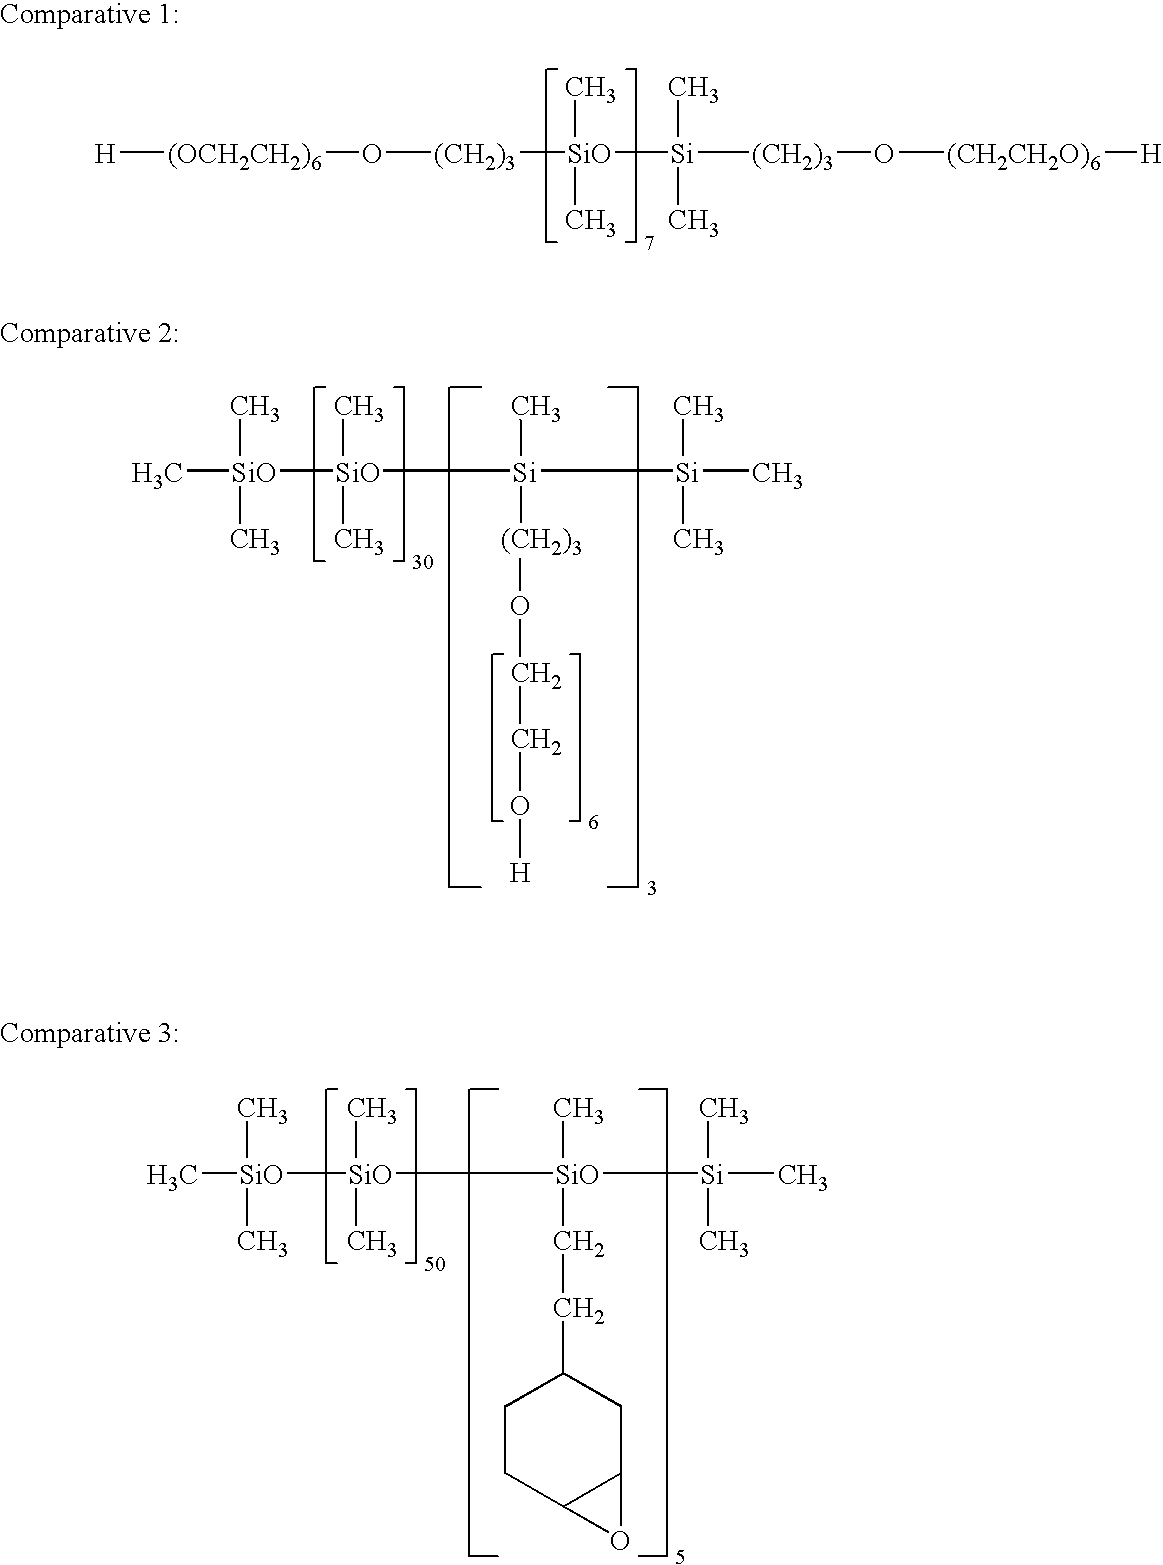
[H][(OCH2CH2)6]O[(CH2)3][SiO](C)(C)[Si]([(CH2)3]O[(CH2CH2O)6][H])(C)C.[SiO](C)(C)([Si]([Si](C)(C)C)(C)[(CH2)3]OCCO[H])[SiO](C)(C)C.C[SiO]([SiO](C)(C)[SiO]([Si](C)(C)C)(C)CCC1CCC2C(C1)O2)(C)C
